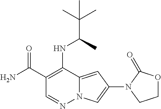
C1(C(=O)N)=C(NC(C)C(C)(C)C)C2=CC(N3C(=O)OCC3)=CN2N=C1
